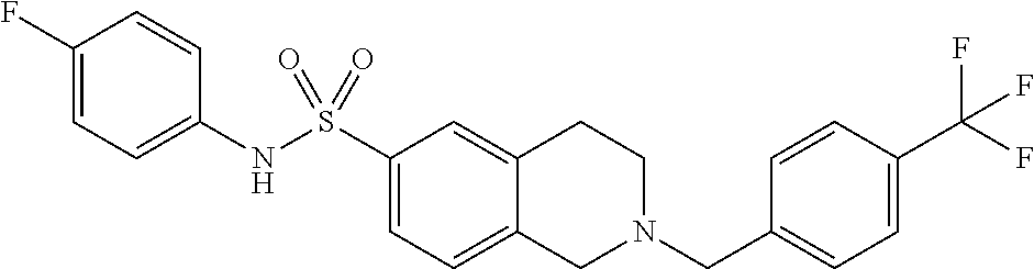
C1(F)=CC=C(NS(C2=CC=C3C(=C2)CCN(CC2=CC=C(C(F)(F)F)C=C2)C3)(=O)=O)C=C1
